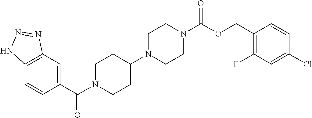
C12=C(C=C(C(=O)N3CCC(N4CCN(C(OCC5=C(F)C=C(Cl)C=C5)=O)CC4)CC3)C=C1)N=NN2
